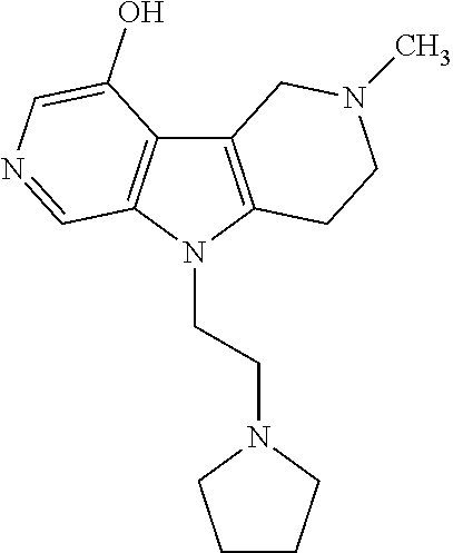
C12=C(N(CCN3CCCC3)C3=C1C(O)=CN=C3)CCN(C)C2
